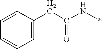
C1=C(CC(N*)=O)C=CC=C1
